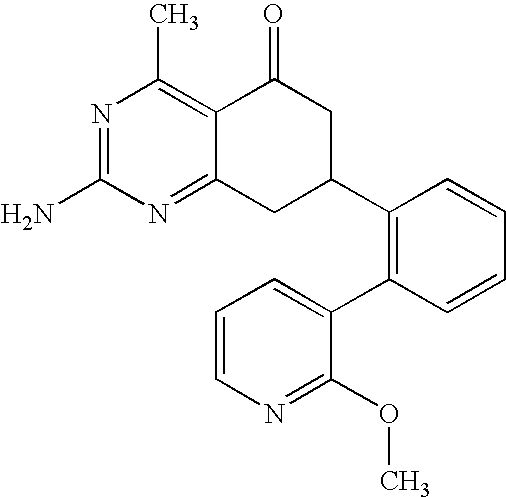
N1=C(N)N=C2C(=C1C)C(=O)CC(C1=C(C3=CC=CN=C3OC)C=CC=C1)C2
